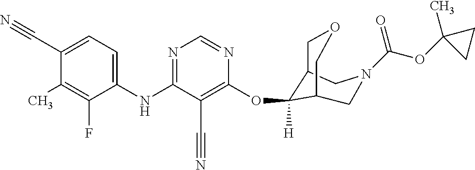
C1(NC2=NC=NC(OC3([H])C4COCC3CN(C(OC3(C)CC3)=O)C4)=C2C#N)=CC=C(C#N)C(C)=C1F
